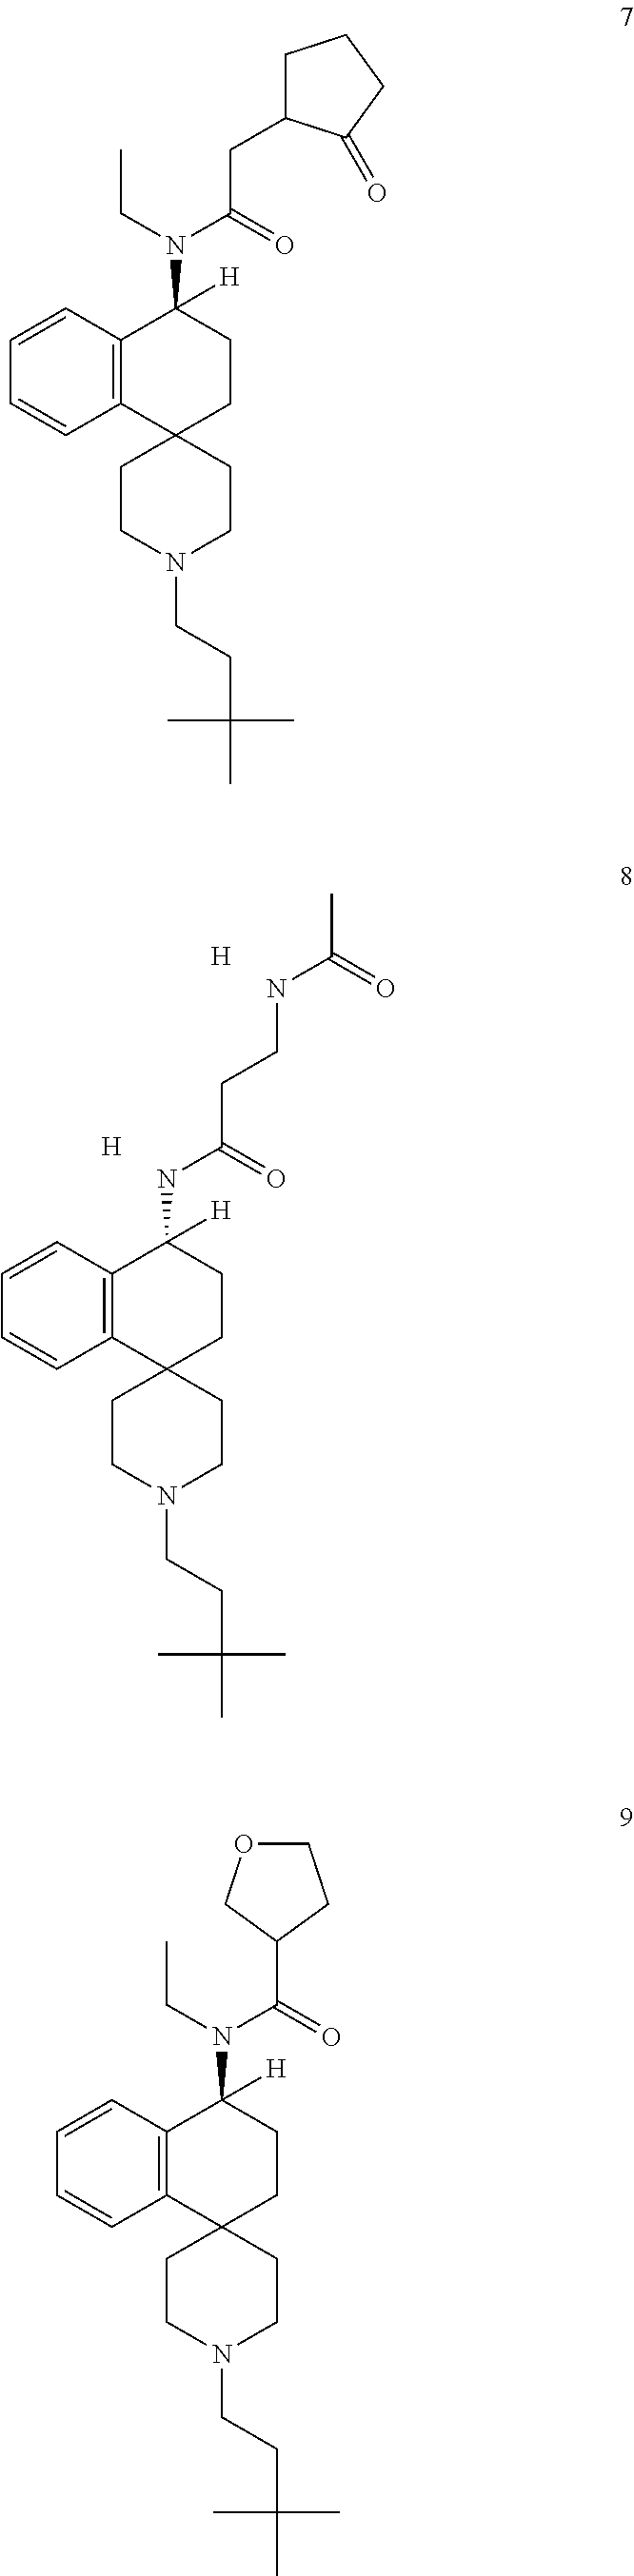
[H].C12=C(C=CC=C1)C([H])(NC(CCNC(=O)C)=O)CCC21CCN(CCC(C)(C)C)CC1.[H].C12=C(C=CC=C1)C([H])(N(C(CC1CCCC1=O)=O)CC)CCC21CCN(CCC(C)(C)C)CC1.C12=C(C=CC=C1)C([H])(N(C(C1CCOC1)=O)CC)CCC21CCN(CCC(C)(C)C)CC1
